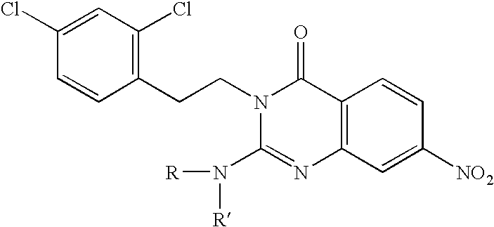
C1=C(Cl)C=CC(CCN2C(=O)C3=C(N=C2N([R])[R])C=C([NO2])C=C3)=C1Cl
